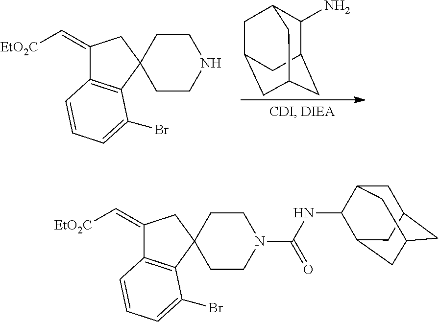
C1(=C[EtO2C])C2=C(C3(C1)CCNCC3)C(Br)=CC=C2.C1(N)C2CC3CC(CC1C3)C2.C1(=C[EtO2C])C2=C(C3(C1)CCN(C(NC1C4CC5CC(CC1C5)C4)=O)CC3)C(Br)=CC=C2
